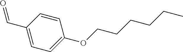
C1(C=O)=CC=C(OCCCCCC)C=C1
